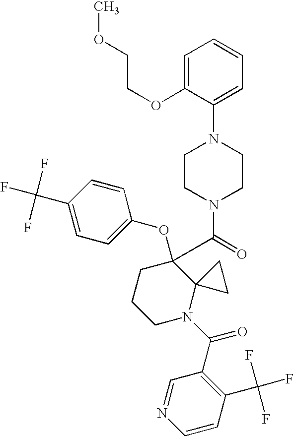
C1(C(F)(F)F)=CC=C(OC2(C(=O)N3CCN(C4=CC=CC=C4OCCOC)CC3)CCCN(C(C3=C(C(F)(F)F)C=CN=C3)=O)C23CC3)C=C1
